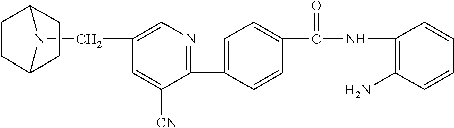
C1(C2=CC=C(C(NC3=C(N)C=CC=C3)=O)C=C2)=NC=C(CN2C3CCC2CC3)C=C1[CN]
